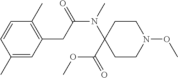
C1CN(OC)CCC1(N(C)C(=O)CC1=C(C)C=CC(C)=C1)C(=O)OC
